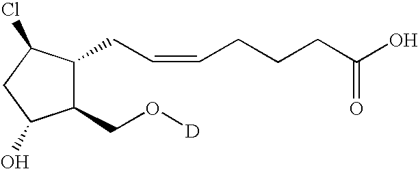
C1(CO[D])C(CC=CCCCC(O)=O)C(Cl)CC1O
